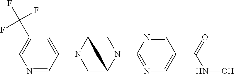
C1(N2CC3N(C4=NC=C(C(NO)=O)C=N4)CC2C3)=CC(C(F)(F)F)=CN=C1
